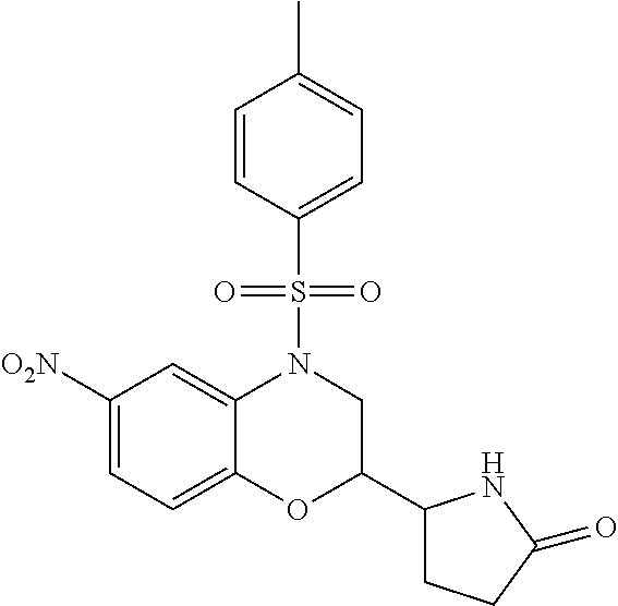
C1=CC(S(N2C3=CC([O2N])=CC=C3OC(C3CCC(=O)N3)C2)(=O)=O)=CC=C1C
